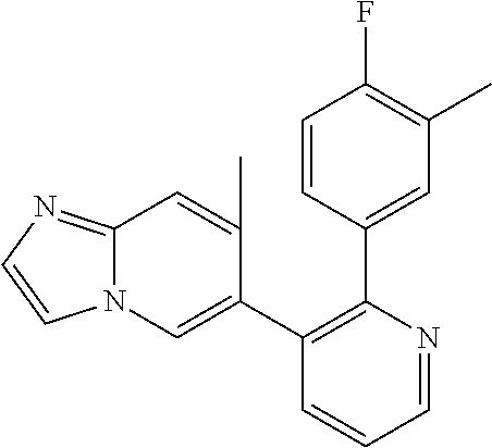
C1=CC(C2=C(C3=CN4C(=NC=C4)C=C3C)C=CC=N2)=CC(C)=C1F
